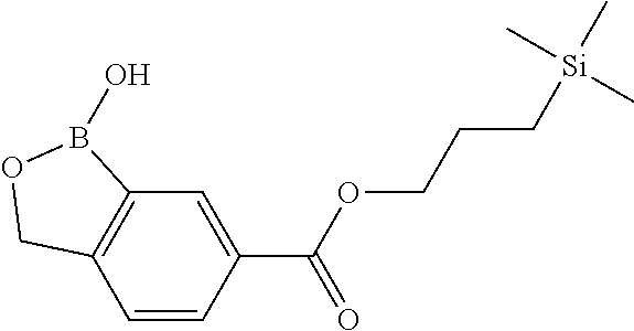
C12=C(C=CC(C(OCCC[Si](C)(C)C)=O)=C1)COB2O
